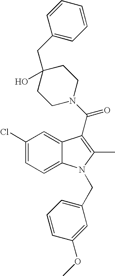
C12=CC(Cl)=CC=C1N(CC1=CC=CC(OC)=C1)C(C)=C2C(N1CCC(CC2=CC=CC=C2)(O)CC1)=O
